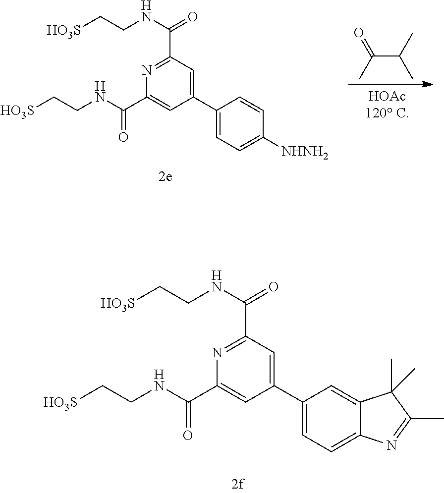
C1(C(=O)NCC[HO3S])=NC(C(=O)NCC[HO3S])=CC(C2=CC=C3C(=C2)C(C)(C)C(C)=N3)=C1.C1(C(=O)NCC[HO3S])=NC(C(=O)NCC[HO3S])=CC(C2=CC=C([NHNH2])C=C2)=C1.C(C(C)C)(C)=O
